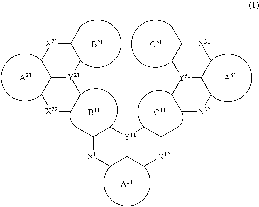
C1C2C[X12]C(C)C[Y11]2CC(C)[X11]1.[X22]1CC[Y21]2C(C1)C[X21]C(C)C2.[Y31]12C(C[X31]C(C)C1)C[X32]CC2.[A11].[A21].[A31]
